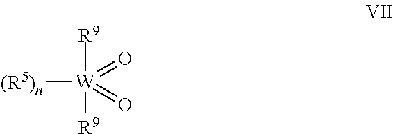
[(R5)n][W]([R9])([R9])(=O)=O
